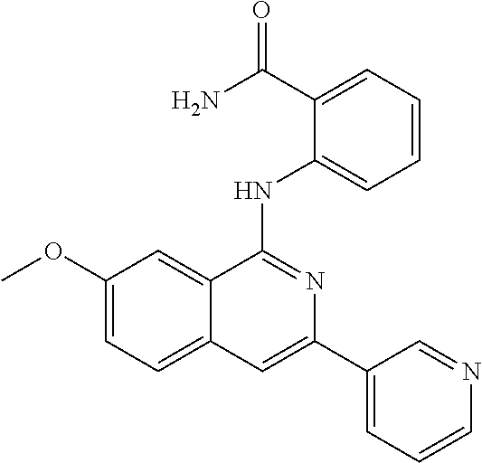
C1(OC)=CC=C2C(=C1)C(NC1=CC=CC=C1C(N)=O)=NC(C1=CC=CN=C1)=C2
